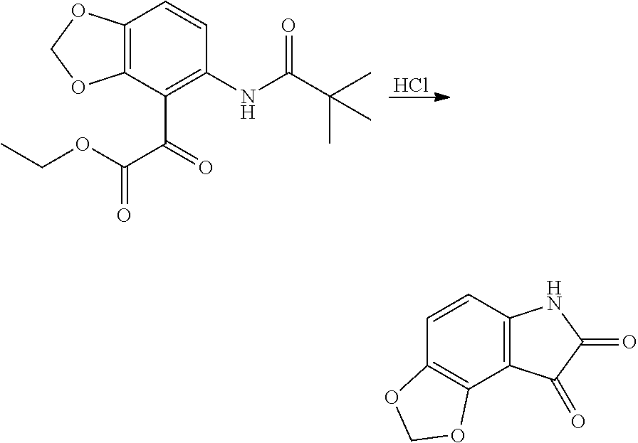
Cl.C12=C(C(C(C(OCC)=O)=O)=C(NC(C(C)(C)C)=O)C=C1)OCO2.C1=CC2=C(C3=C1OCO3)C(=O)C(=O)N2
